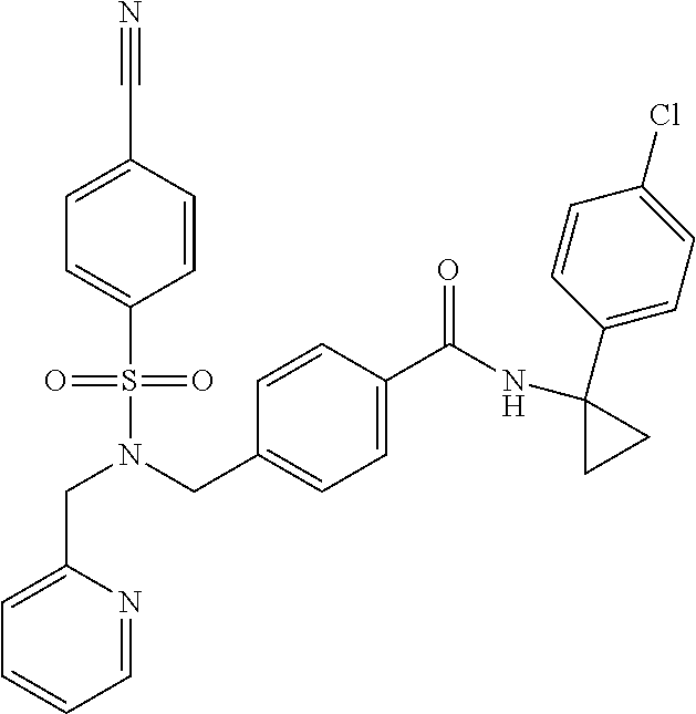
C(N(CC1=CC=C(C(NC2(C3=CC=C(Cl)C=C3)CC2)=O)C=C1)S(=O)(=O)C1=CC=C(C#N)C=C1)C1=CC=CC=N1
